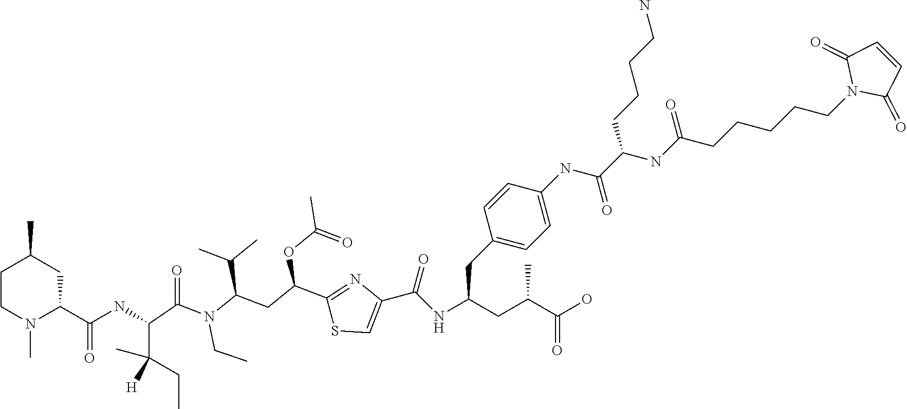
C1CN(C)C(C(NC(C(C)(CC)[H])C(N(C(CC(C2=NC(C(NC(CC(C(O)=O)C)CC3=CC=C(NC(C(NC(CCCCCN4C(=O)C=CC4=O)=O)CCCCN)=O)C=C3)=O)=CS2)OC(=O)C)C(C)C)CC)=O)=O)CC1C
